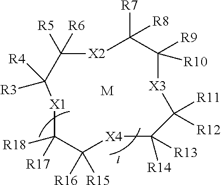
C1([R6])([R5])[X2]C([R7])([R8])C([R10])([R9])[X3]C([R11])([R12])C([R14])([R13])[X4]C([R16])([R15])C([R18])([R17])[X1]C1([R3])[R4].[M]
